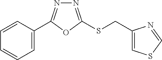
C1=C(C2=NN=C(SCC3=CSC=N3)O2)C=CC=C1
